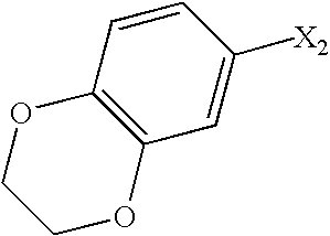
C12=C(C=C([X2])C=C1)OCCO2
